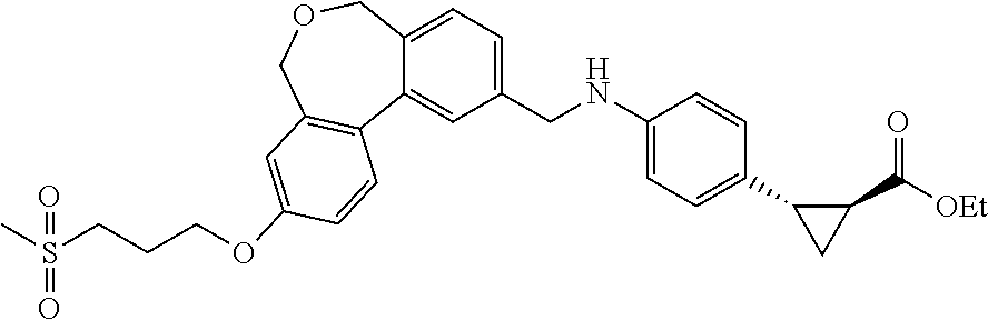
C(CCS(C)(=O)=O)OC1=CC2=C(C3=CC(CNC4=CC=C(C5CC5C([OEt])=O)C=C4)=CC=C3COC2)C=C1
